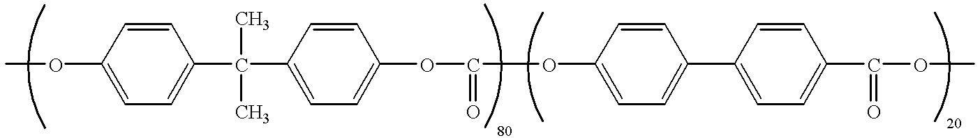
COC1=CC=C(C(C)(C)C2=CC=C(OC(=O)OC3=CC=C(C4=CC=C(C(=O)OC)C=C4)C=C3)C=C2)C=C1
